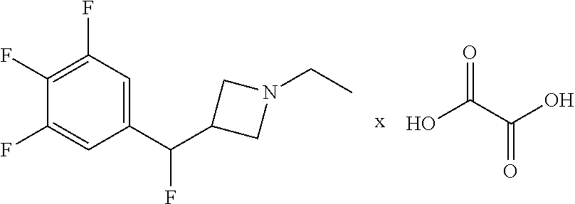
OC(C(O)=O)=O.C1(C(C2CN(CC)C2)F)=CC(F)=C(F)C(F)=C1
